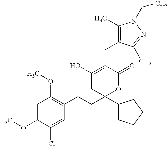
C1=C(OC)C(Cl)=CC(CCC2(C3CCCC3)OC(=O)C(CC3=C(C)N(CC)N=C3C)=C(O)C2)=C1OC
